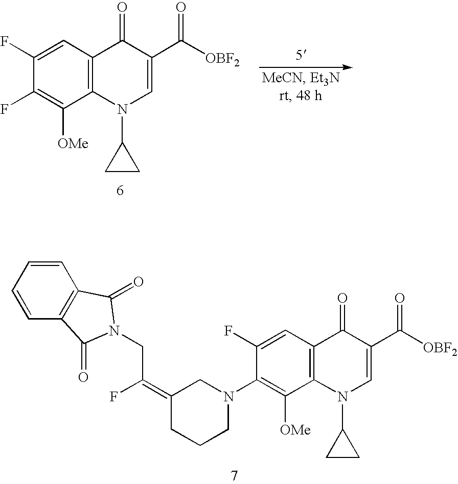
C1(F)=CC2=C(C([OMe])=C1N1CC(=C(F)CN3C(=O)C4=C(C=CC=C4)C3=O)CCC1)N(C1CC1)C=C(C([OBF2])=O)C2=O.C1(F)=CC2=C(C([OMe])=C1F)N(C1CC1)C=C(C([OBF2])=O)C2=O
